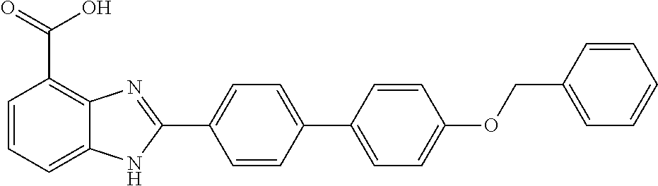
C1=CC(C2=CC=C(OCC3=CC=CC=C3)C=C2)=CC=C1C1=NC2=C(C(=O)O)C=CC=C2N1
